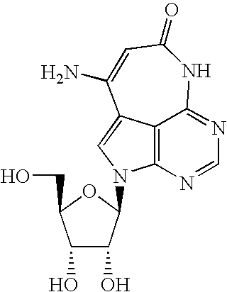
C1(O)C(O)C(N2C3=C4C(=C2)C(N)=CC(=O)NC4=NC=N3)OC1CO
